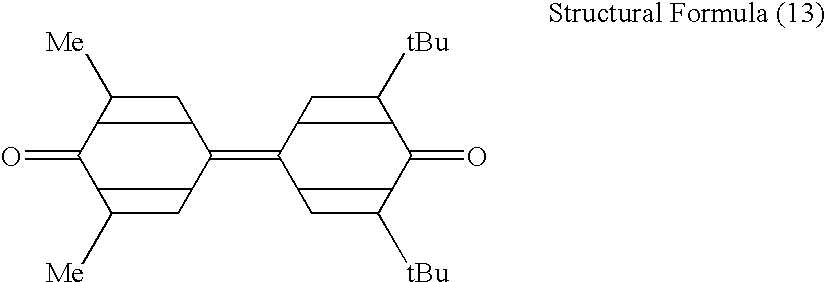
C1([Me])CC(=C2CC([tBu])C(=O)C([tBu])C2)CC([Me])C1=O
